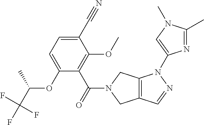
C1(C#N)=CC=C(OC(C(F)(F)F)C)C(C(=O)N2CC3=C(C2)N(C2=CN(C)C(C)=N2)N=C3)=C1OC
